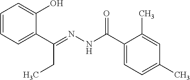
C1=CC=C(C(=NNC(C2=CC=C(C)C=C2C)=O)CC)C(O)=C1
